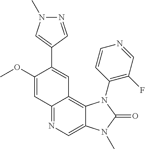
C1(OC)=CC2=NC=C3C(=C2C=C1C1=CN(C)N=C1)N(C1=C(F)C=NC=C1)C(=O)N3C
